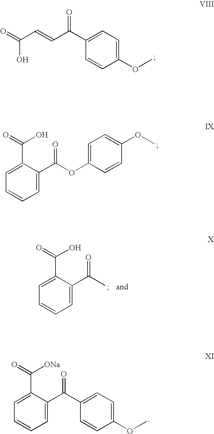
C(C=CC(C1=CC=C(OC)C=C1)=O)(=O)O.C1=C(C(=O)O)C(C(OC2=CC=C(OC)C=C2)=O)=CC=C1.C1=C(C(=O)O)C(C(C)=O)=CC=C1.C1=C(C(=O)[ONa])C(C(C2=CC=C(OC)C=C2)=O)=CC=C1
